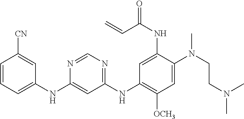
C1(NC2=CC=CC([CN])=C2)=CC(NC2=C([OCH3])C=C(N(CCN(C)C)C)C(NC(C=C)=O)=C2)=NC=N1
